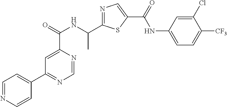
C1=NC(C(=O)NC(C2=NC=C(C(=O)NC3=CC=C([CF3])C(Cl)=C3)S2)C)=CC(C2=CC=NC=C2)=N1
